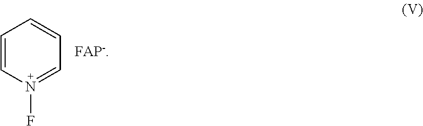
C1=CN(F)=CC=C1
